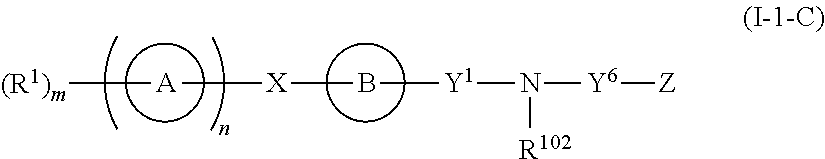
B([Y1]N([Y6][Z])[R102])[X][A][(R1)m]
